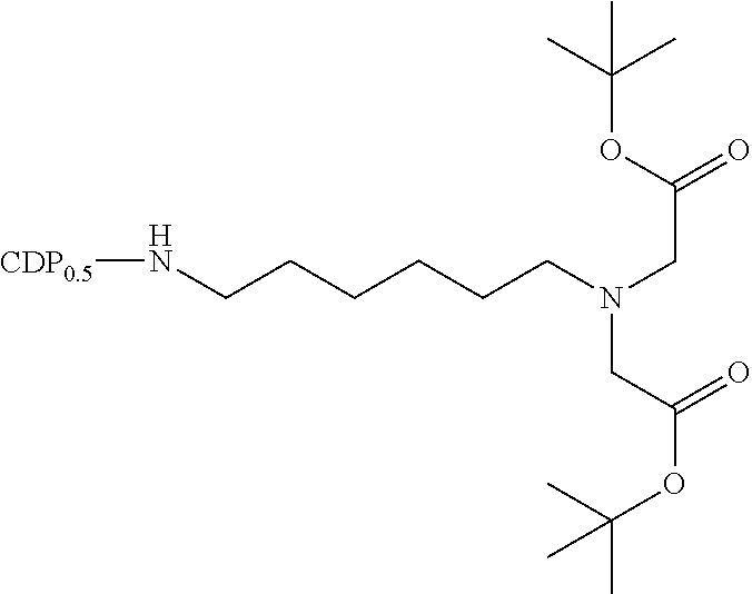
N(CCCCCCN[CDP0.5])(CC(OC(C)(C)C)=O)CC(OC(C)(C)C)=O
